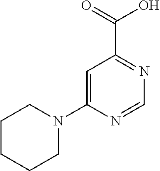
C1=C(N2CCCCC2)N=CN=C1C(=O)O
